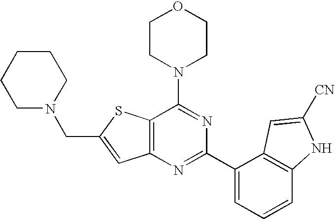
C12=C(N=C(C3=CC=CC4=C3C=C([CN])N4)N=C1N1CCOCC1)C=C(CN1CCCCC1)S2
